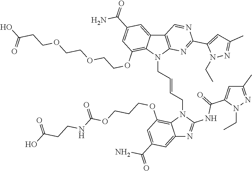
C12=CC(C(=O)N)=CC(OCCCOC(NCCC(O)=O)=O)=C1N(CC=CCN1C3=C(C4=CC(C(=O)N)=CC(OCCOCCOCCC(O)=O)=C14)C=NC(C1=CC(C)=NN1CC)=N3)C(NC(C1=CC(C)=NN1CC)=O)=N2
